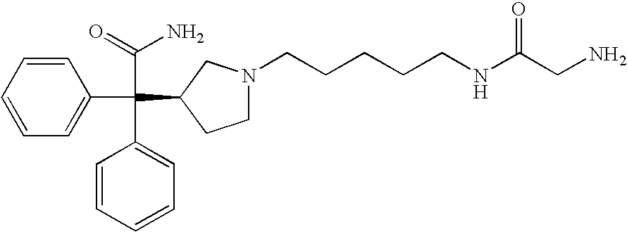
C1=CC=CC(C(C2=CC=CC=C2)(C(=O)N)C2CN(CCCCCNC(CN)=O)CC2)=C1
